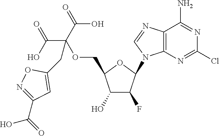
C1(O)C(F)C(N2C3=C(C(N)=NC(Cl)=N3)N=C2)OC1COC(CC1=CC(C(O)=O)=NO1)(C(O)=O)C(=O)O
